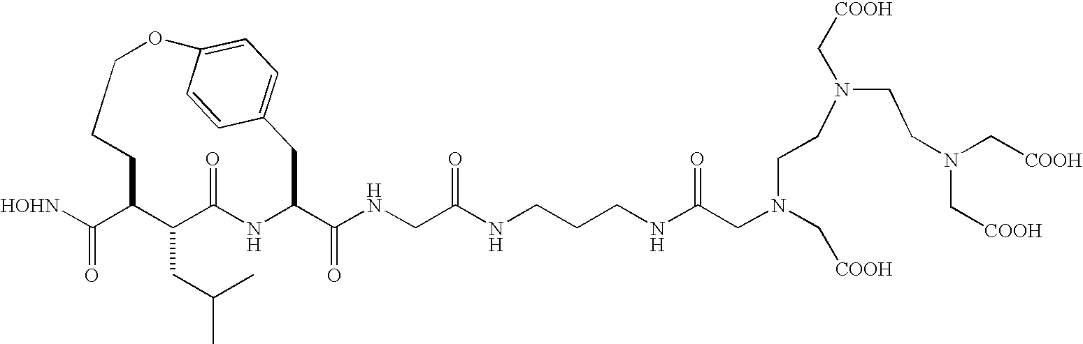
[HOHN]C(C1C(CC(C)C)C(=O)NC(C(NCC(NCCCNC(CN(CCN(CCN(C[COOH])C[COOH])C[COOH])C[COOH])=O)=O)=O)CC2=CC=C(OCCC1)C=C2)=O
